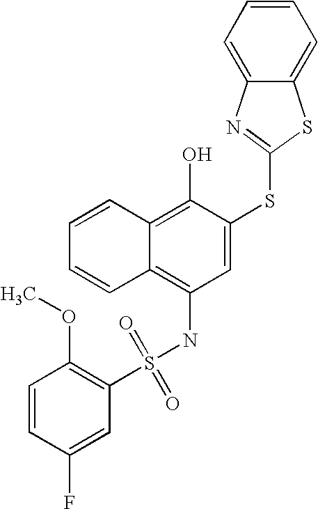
C1=CC=CC2=C(O)C(SC3=NC4=CC=CC=C4S3)=CC(NS(C3=C(OC)C=CC(F)=C3)(=O)=O)=C12
